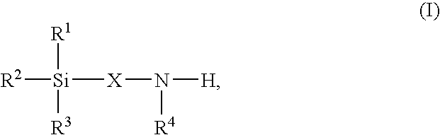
[R2][Si]([R1])([R3])[X]N([H])[R4]
